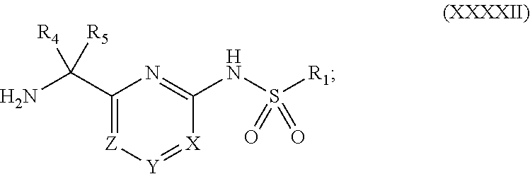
C1(C(N)([R4])[R5])=[Z][Y]=[X]C(NS([R1])(=O)=O)=N1
